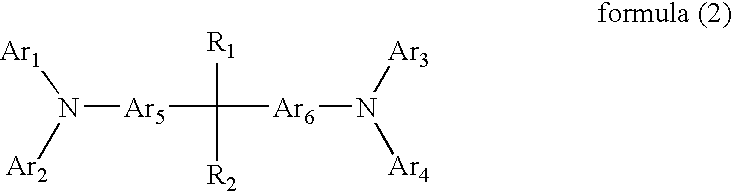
[Ar1]N([Ar2])[Ar5]C([R1])([R2])[Ar6]N([Ar4])[Ar3]
